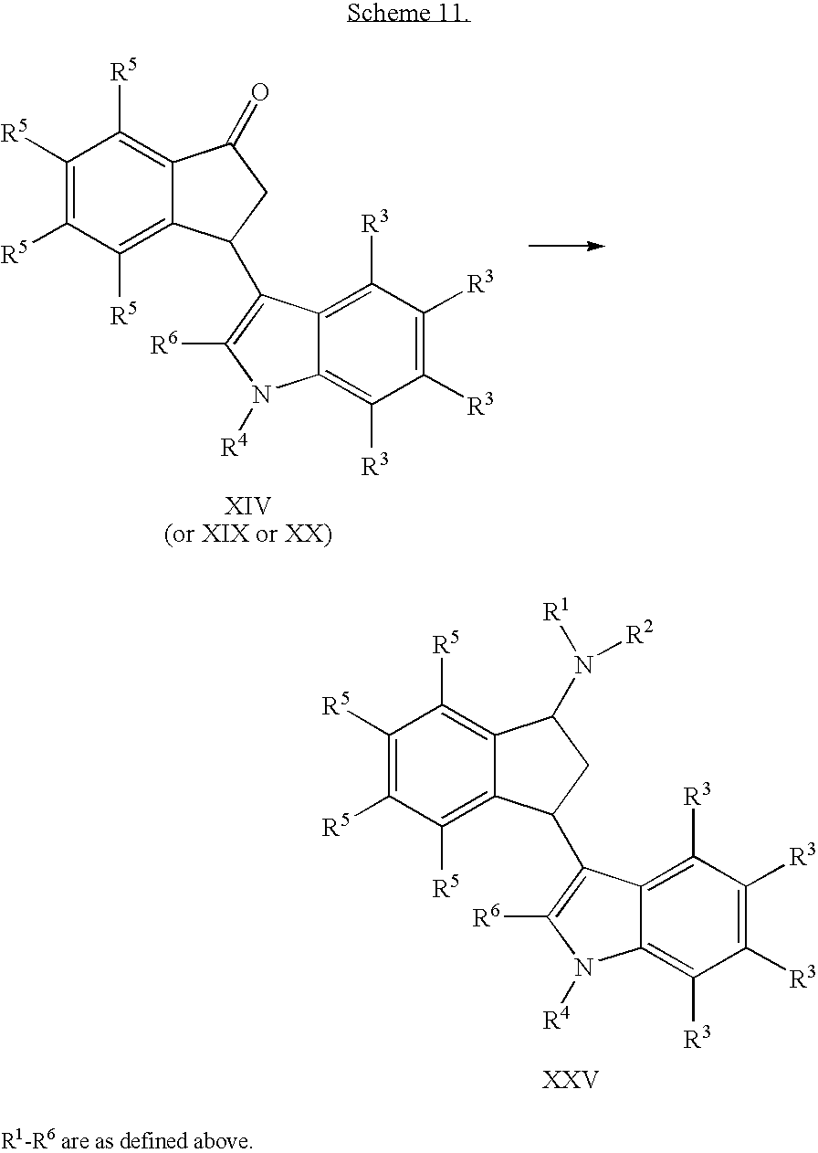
C1([R3])=C([R3])C([R3])=C2C(=C1[R3])C(C1C3=C([R5])C([R5])=C([R5])C([R5])=C3C(N([R1])[R2])C1)=C([R6])N2[R4].C1([R3])=C([R3])C([R3])=C2C(=C1[R3])C(C1C3=C([R5])C([R5])=C([R5])C([R5])=C3C(=O)C1)=C([R6])N2[R4]
